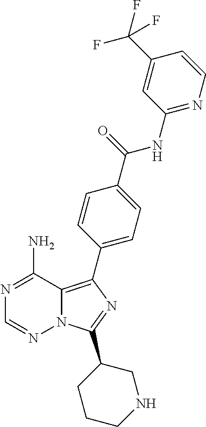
N1=C(N)C2=C(C3=CC=C(C(=O)NC4=NC=CC(C(F)(F)F)=C4)C=C3)N=C(C3CCCNC3)N2N=C1
